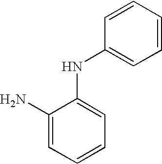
C1(N)=CC=CC=C1NC1=CC=CC=C1
